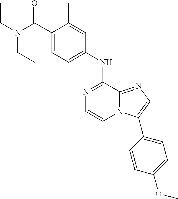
C1(C(N(CC)CC)=O)=CC=C(NC2=NC=CN3C2=NC=C3C2=CC=C(OC)C=C2)C=C1C
